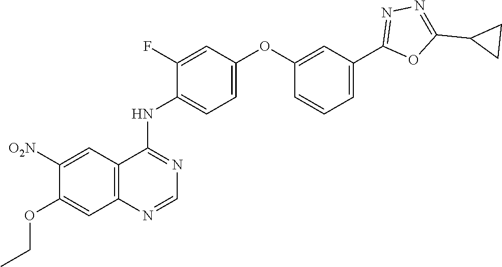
[O2N]C1=CC2=C(C=C1OCC)N=CN=C2NC1=CC=C(OC2=CC(C3=NN=C(C4CC4)O3)=CC=C2)C=C1F
